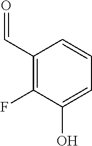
C1(C=O)=C(F)C(O)=CC=C1
